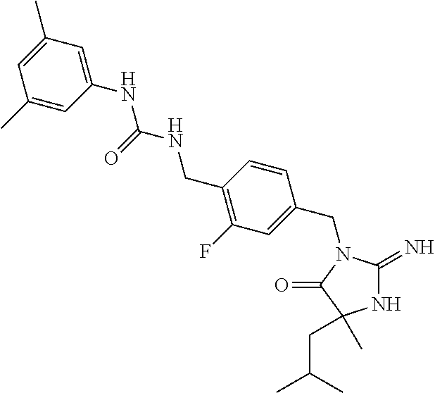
N1C(=N)N(CC2=CC(F)=C(CNC(NC3=CC(C)=CC(C)=C3)=O)C=C2)C(=O)C1(CC(C)C)C
